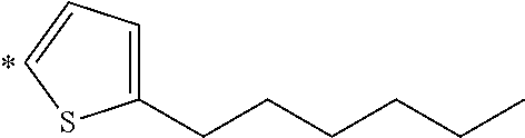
C1(CCCCCC)=CC=CS1
